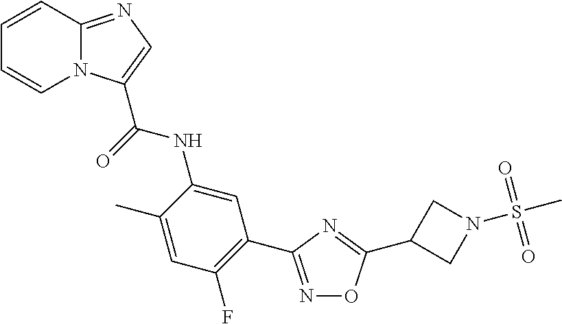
N1=C(C2=C(F)C=C(C)C(NC(=O)C3=CN=C4N3C=CC=C4)=C2)N=C(C2CN(S(C)(=O)=O)C2)O1
